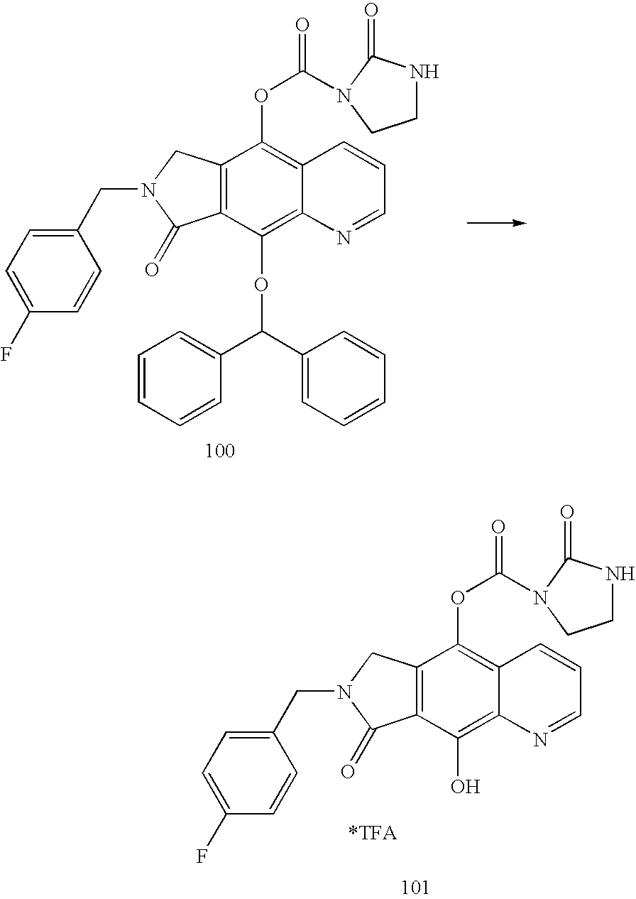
C12=C(C(OC(C3=CC=CC=C3)C3=CC=CC=C3)=C3C(=C1OC(=O)N1C(=O)NCC1)C=CC=N3)C(=O)N(CC1=CC=C(F)C=C1)C2.C12=C(C(O)=C3C(=C1OC(=O)N1C(=O)NCC1)C=CC=N3)C(=O)N(CC1=CC=C(F)C=C1)C2
